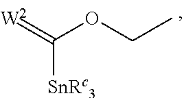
C(OCC)(=[W2])[SnRc3]
